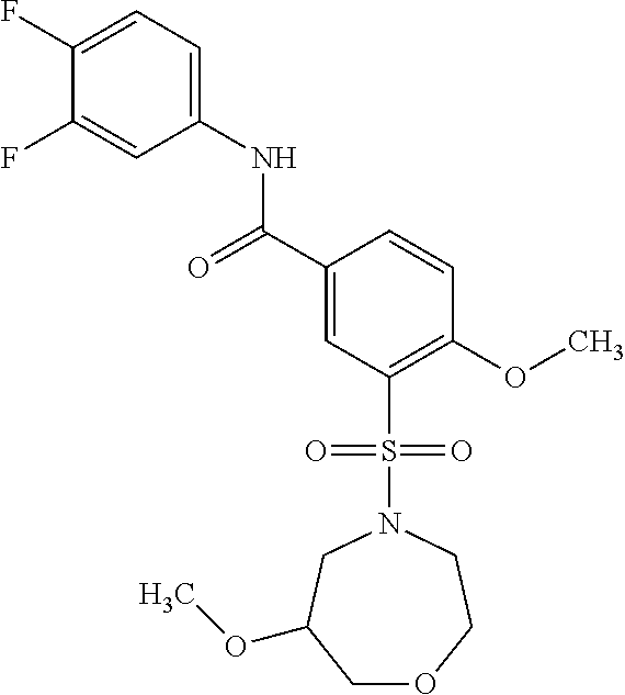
C(C1=CC(S(N2CCOCC(OC)C2)(=O)=O)=C(OC)C=C1)(=O)NC1=CC=C(F)C(F)=C1
